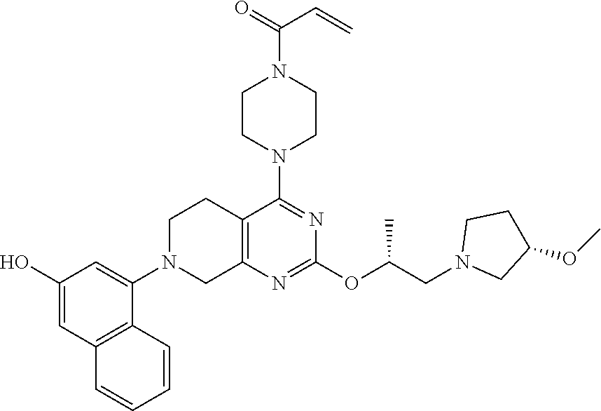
C1(O)=CC2=C(C(N3CC4=C(CC3)C(N3CCN(C(=O)C=C)CC3)=NC(OC(CN3CC(OC)CC3)C)=N4)=C1)C=CC=C2
